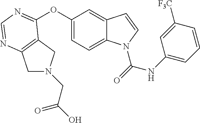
C1(OC2=NC=NC3=C2CN(CC(O)=O)C3)=CC=C2C(=C1)C=CN2C(=O)NC1=CC=CC([F3C])=C1
